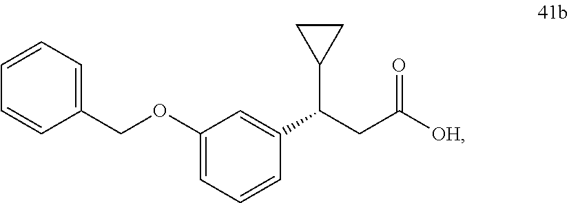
C1=CC(COC2=CC=CC(C(CC([OH])=O)C3CC3)=C2)=CC=C1
